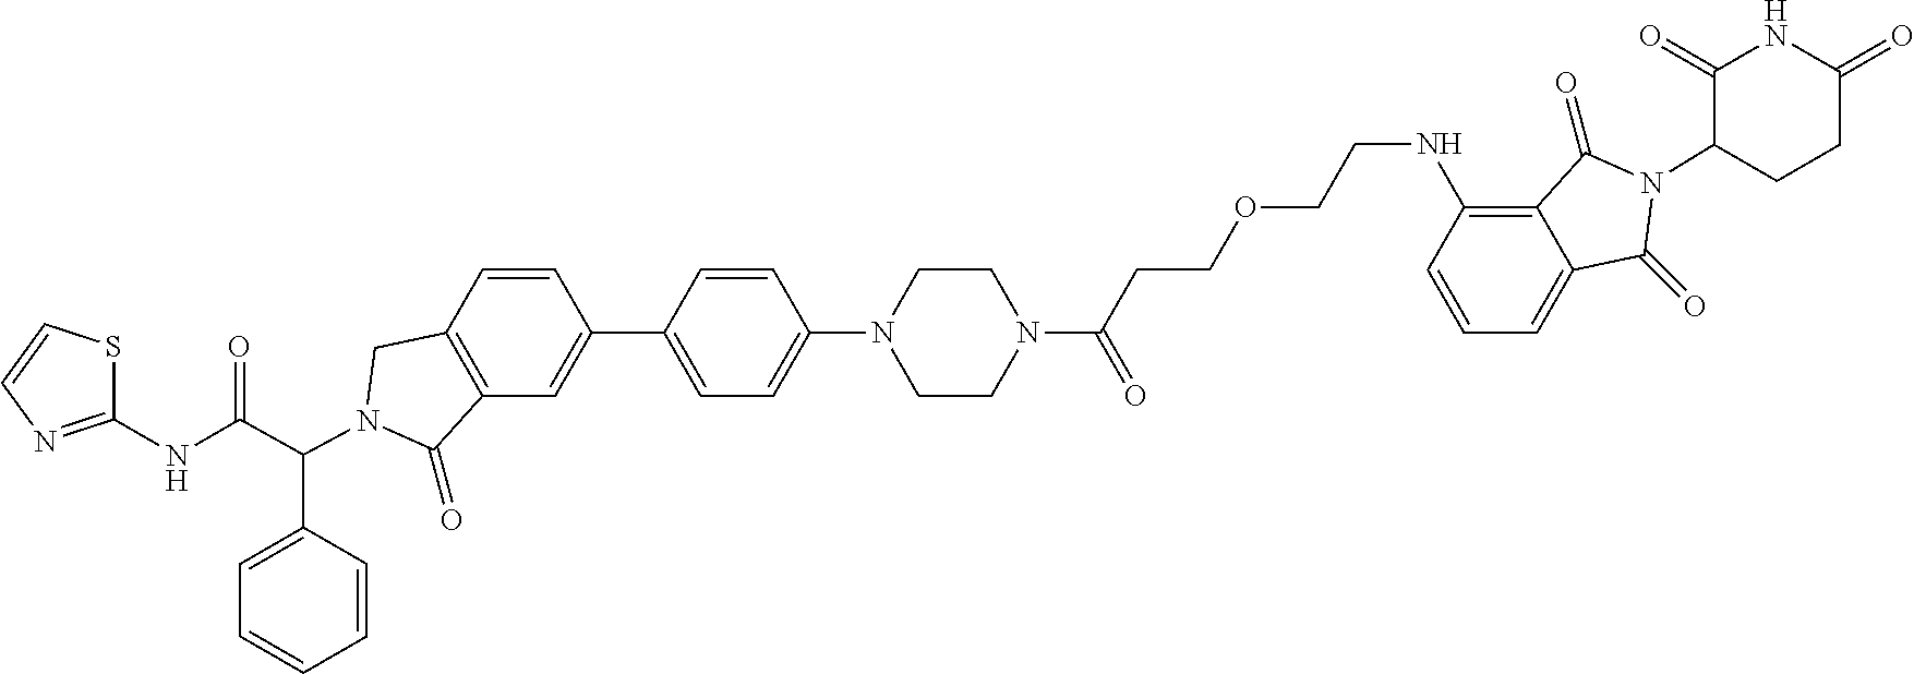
C1CN(C2=CC=C(C3=CC4=C(C=C3)CN(C(C3=CC=CC=C3)C(NC3=NC=CS3)=O)C4=O)C=C2)CCN1C(=O)CCOCCNC1=C2C(=CC=C1)C(=O)N(C1C(=O)NC(=O)CC1)C2=O
